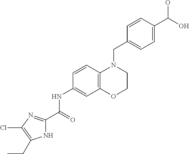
C1=CC(CN2C3=C(OCC2)C=C(NC(=O)C2=NC(Cl)=C(CC)N2)C=C3)=CC=C1C(O)O
